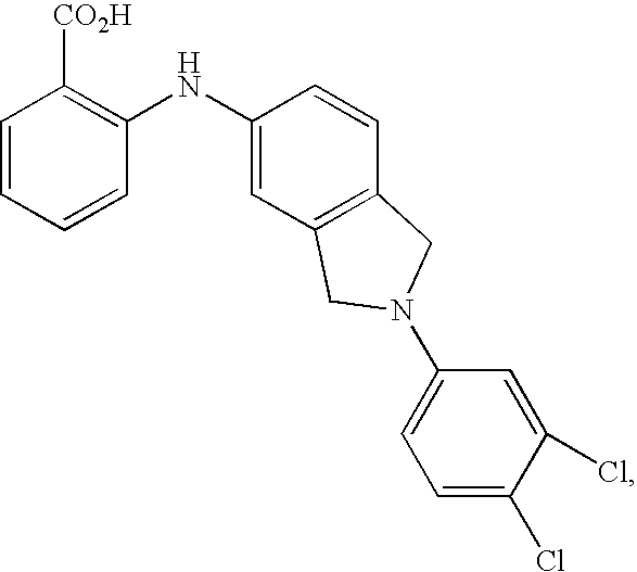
C1=CC=CC(NC2=CC3=C(C=C2)CN(C2=CC=C(Cl)C(Cl)=C2)C3)=C1[CO2H]
